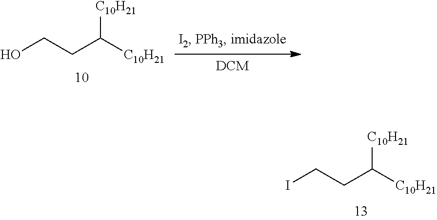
OCCC([C10H21])[C10H21].ICCC([C10H21])[C10H21]
